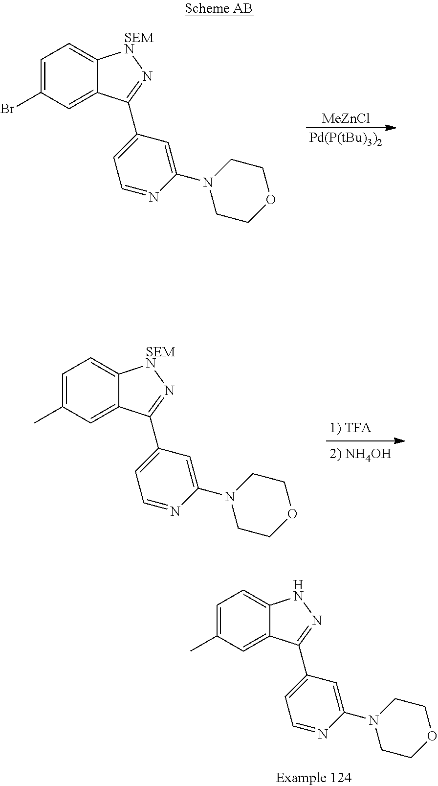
C1=C(C)C=C2C(=C1)[SEMN]N=C2C1=CC=NC(N2CCOCC2)=C1.C1=C(Br)C=C2C(=C1)[SEMN]N=C2C1=CC=NC(N2CCOCC2)=C1.[MeZnCl].[Pd(P(tBu)3)2].C1=C(C)C=C2C(=C1)NN=C2C1=CC=NC(N2CCOCC2)=C1
